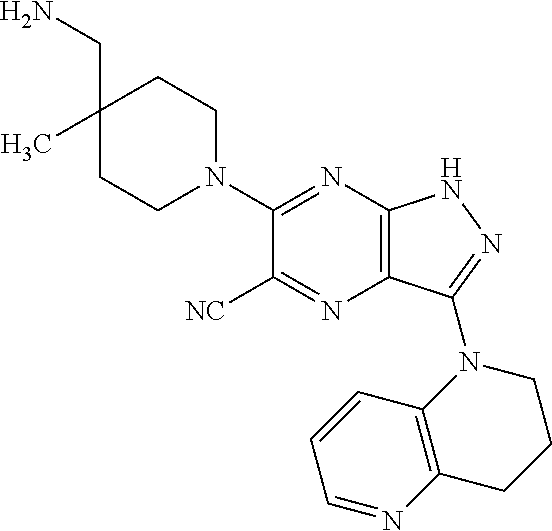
C1(CN)(C)CCN(C2=NC3=C(N=C2[NC])C(N2CCCC4=C2C=CC=N4)=NN3)CC1
